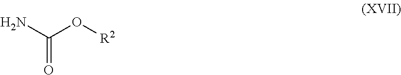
C(O[R2])(N)=O
